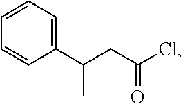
C1(C(CC(Cl)=O)C)=CC=CC=C1
